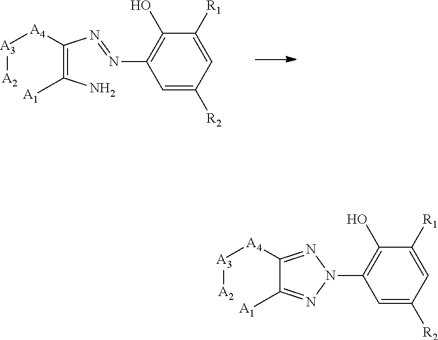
C1=C([R2])C=C([R1])C(O)=C1N=NC(=C(N)[A1])[A4][A3][A2].C1=C([R2])C=C([R1])C(O)=C1N1N=C([A4][A3][A2])C([A1])=N1
